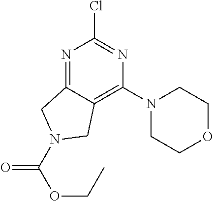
N1=C2C(=C(N3CCOCC3)N=C1Cl)CN(C(OCC)=O)C2
